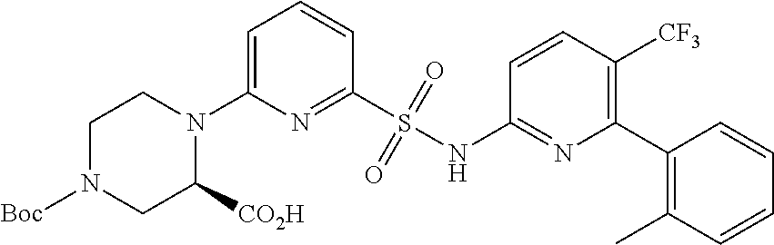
C1=C(N2CCN([Boc])CC2[CO2H])N=C(S(NC2=NC(C3=C(C)C=CC=C3)=C([CF3])C=C2)(=O)=O)C=C1
